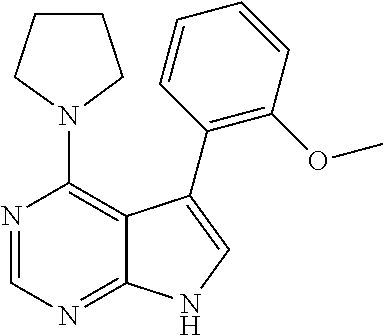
N1(C2=C3C(=NC=N2)NC=C3C2=C(OC)C=CC=C2)CCCC1
